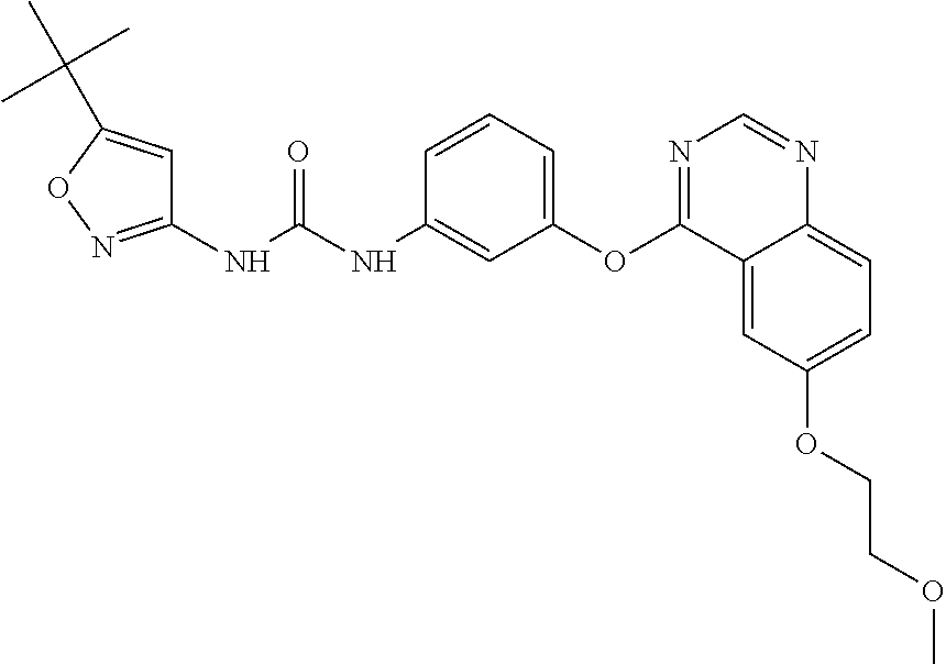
C1(NC(NC2=CC(OC3=NC=NC4=CC=C(OCCOC)C=C34)=CC=C2)=O)=NOC(C(C)(C)C)=C1
